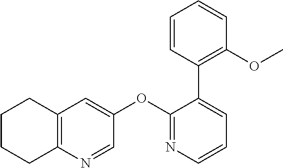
C12=C(N=CC(OC3=NC=CC=C3C3=C(OC)C=CC=C3)=C1)CCCC2
